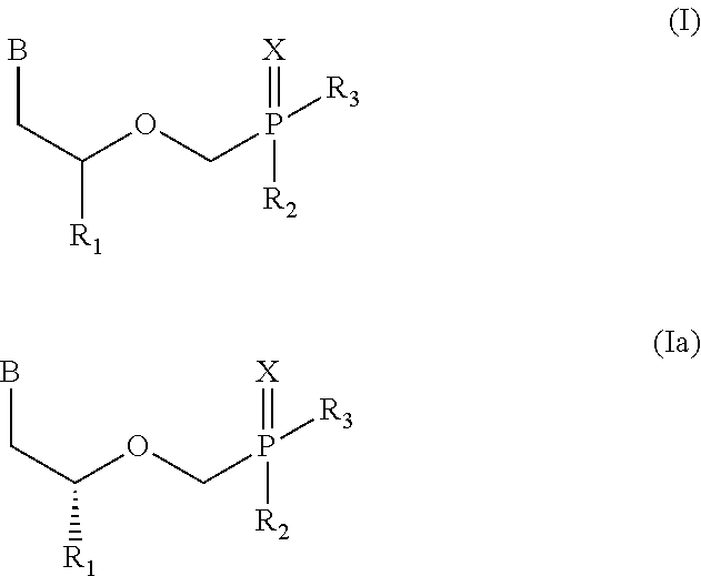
BCC([R1])OCP([R3])(=[X])[R2].BCC([R1])OCP([R3])(=[X])[R2]
